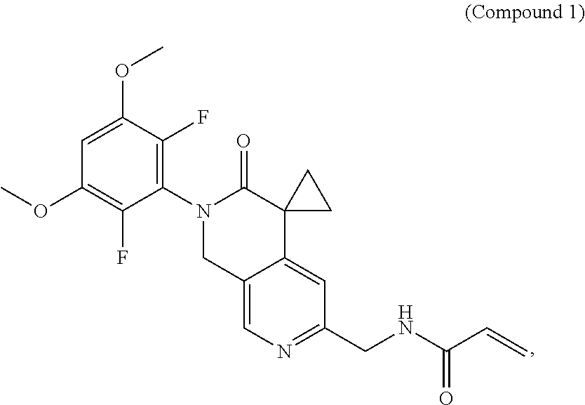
C1(N2CC3=CN=C(CNC(C=C)=O)C=C3C3(C2=O)CC3)=C(F)C(OC)=CC(OC)=C1F
